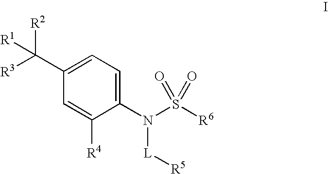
C1(C([R3])([R2])[R1])=CC=C(N(S([R6])(=O)=O)[L][R5])C([R4])=C1
